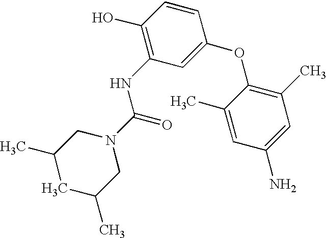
C1(O)=C(NC(=O)N2CC(C)CC(C)C2)C=C(OC2=C(C)C=C(N)C=C2C)C=C1
